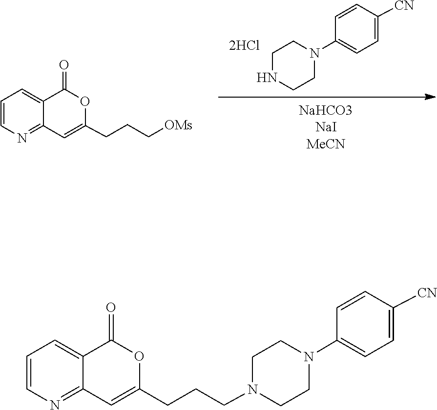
C1=C2C(=NC=C1)C=C(CCC[OMs])OC2=O.C1CNCCN1C1=CC=C([CN])C=C1.C1CN(CCCC2=CC3=NC=CC=C3C(=O)O2)CCN1C1=CC=C([CN])C=C1
